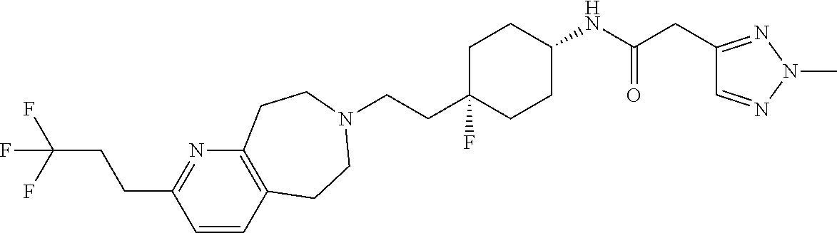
C1=CC2=C(N=C1CCC(F)(F)F)CCN(CCC1(F)CCC(NC(CC3=NN(C)N=C3)=O)CC1)CC2
